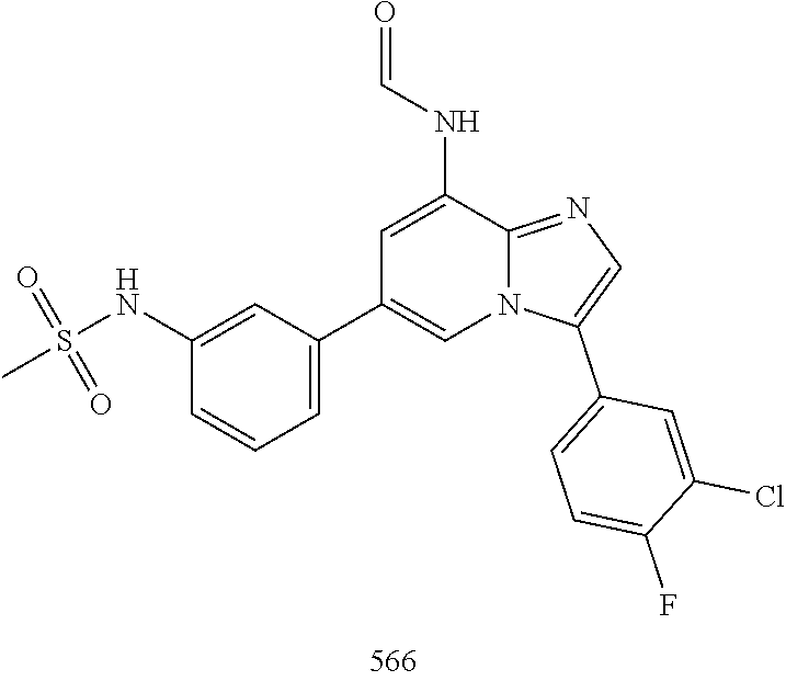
S(=O)(=O)(C)NC1=CC(C2=CN3C(=NC=C3C3=CC=C(F)C(Cl)=C3)C(NC=O)=C2)=CC=C1
